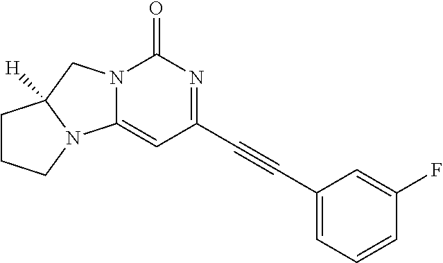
N12C(=CC(C#CC3=CC=CC(F)=C3)=NC1=O)N1C([H])(C2)CCC1
